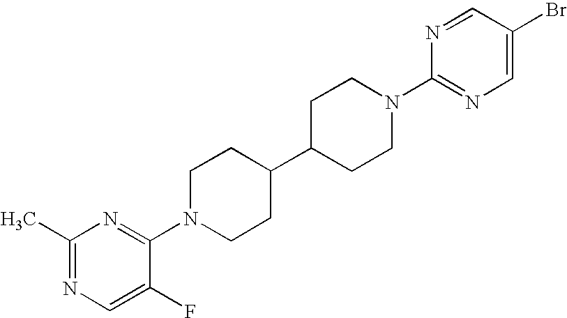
C1(C)=NC=C(F)C(N2CCC(C3CCN(C4=NC=C(Br)C=N4)CC3)CC2)=N1
